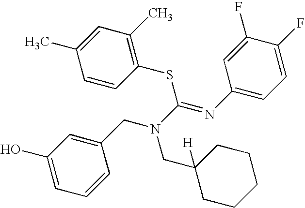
C1(O)=CC=CC(CN(C(=NC2=CC=C(F)C(F)=C2)SC2=C(C)C=C(C)C=C2)CC2([H])CCCCC2)=C1
